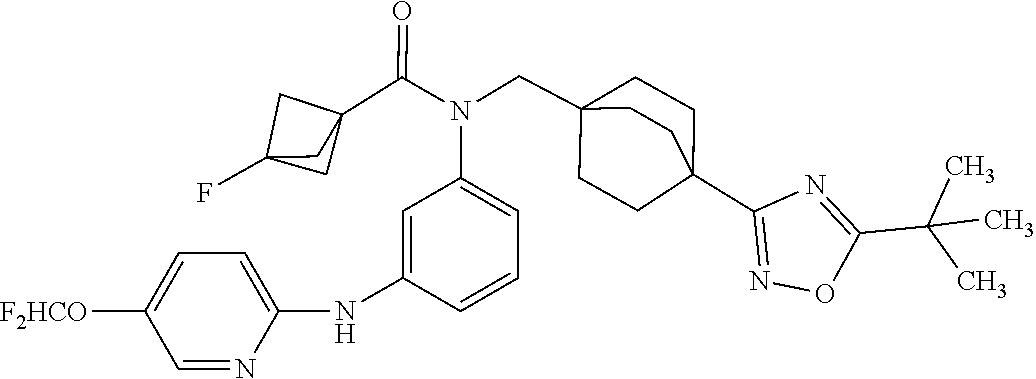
N(C(C12CC(F)(C1)C2)=O)(CC12CCC(C3=NOC(C(C)(C)C)=N3)(CC1)CC2)C1=CC=CC(NC2=CC=C([F2HCO])C=N2)=C1
